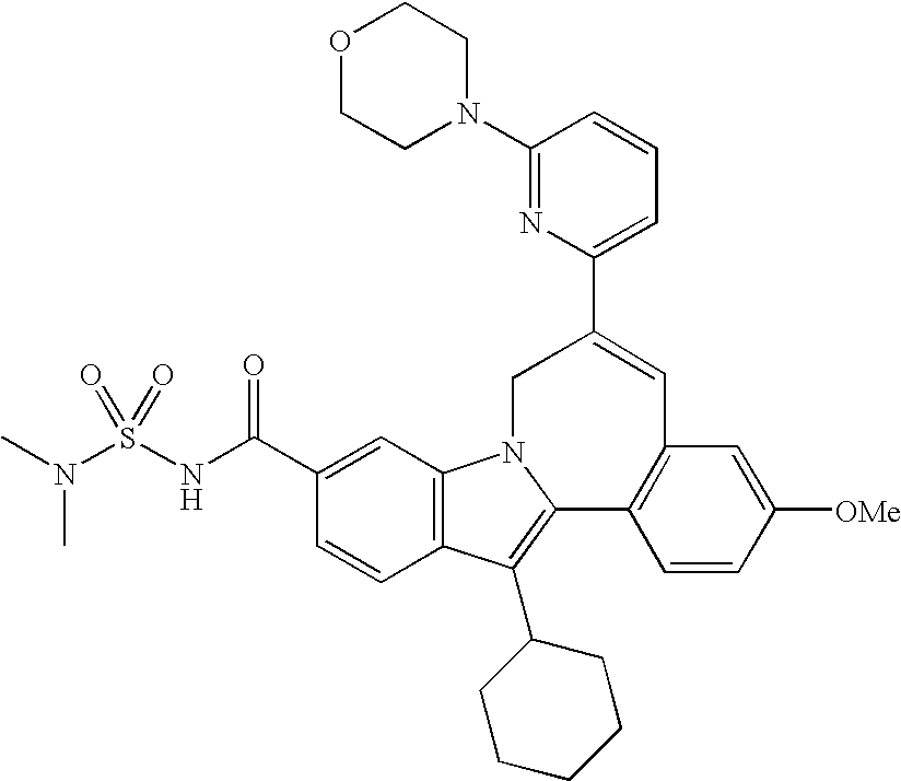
C1(C(NS(N(C)C)(=O)=O)=O)=CC2=C(C=C1)C(C1CCCCC1)=C1N2CC(C2=CC=CC(N3CCOCC3)=N2)=CC2=C1C=CC([OMe])=C2
